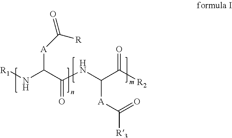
[R1]NC(C(NC(C([R2])=O)[A]C([R3])=O)=O)[A]C(=O)[R]
